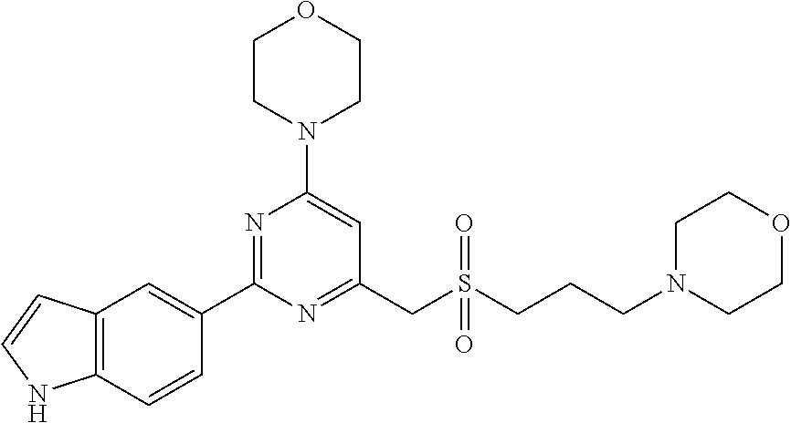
C1CN(C2=CC(CS(CCCN3CCOCC3)(=O)=O)=NC(C3=CC4=C(C=C3)NC=C4)=N2)CCO1
